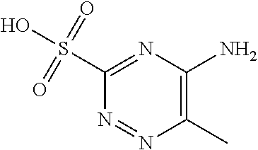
C1(N)=C(C)N=NC(S(O)(=O)=O)=N1
